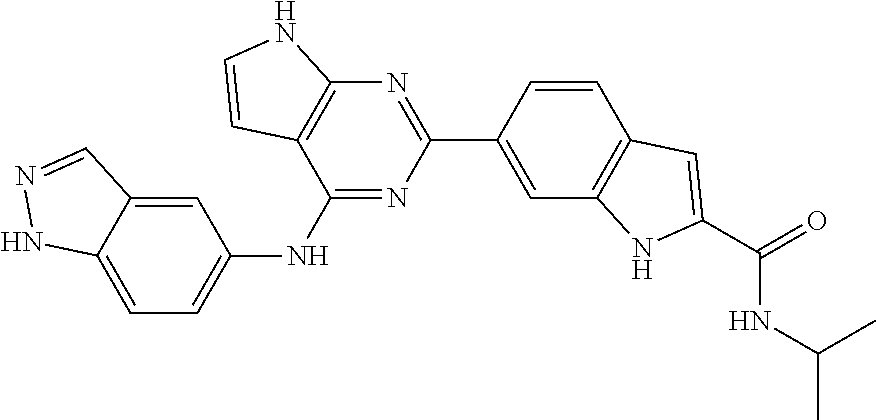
C12=CC=C(NC3=NC(C4=CC5=C(C=C4)C=C(C(=O)NC(C)C)N5)=NC4=C3C=CN4)C=C1C=NN2
